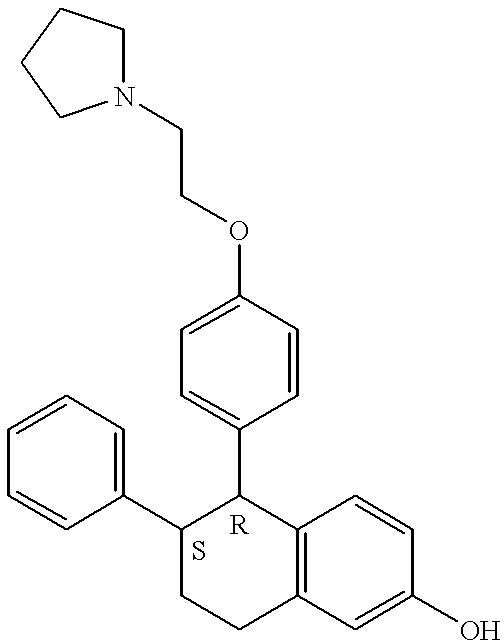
C12=C(C=C(O)C=C1)CCC(C1=CC=CC=C1)C2C1=CC=C(OCCN2CCCC2)C=C1
